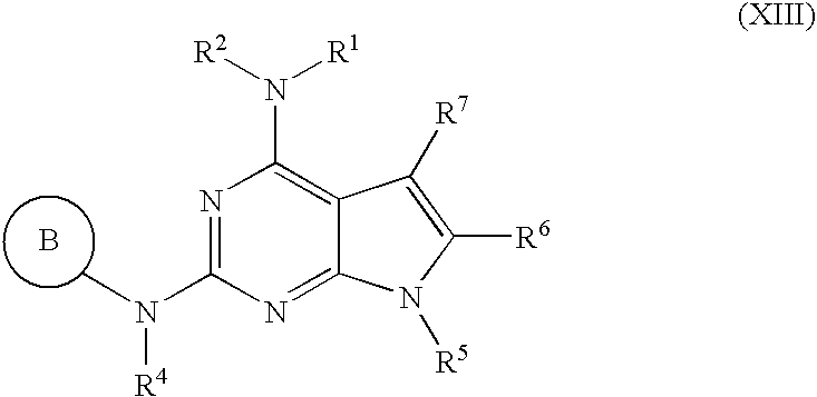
N1=C(N(C)[R4])N=C2C(=C1N([R2])[R1])C([R7])=C([R6])N2[R5].B
